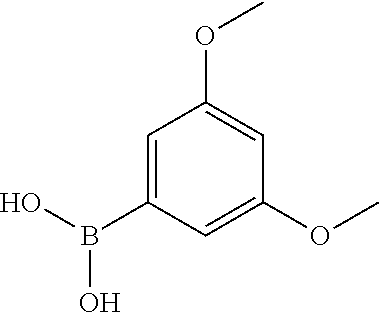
C1=C(B(O)O)C=C(OC)C=C1OC
